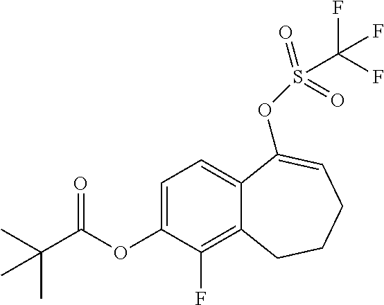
C1=C(OC(C(C)(C)C)=O)C(F)=C2C(=C1)C(OS(=O)(=O)C(F)(F)F)=CCCC2
